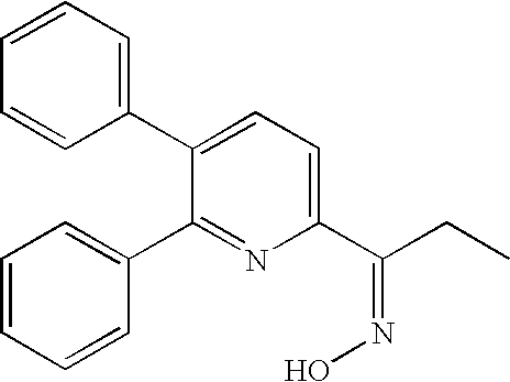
C1=CC=C(C2=CC=C(C(CC)=NO)N=C2C2=CC=CC=C2)C=C1
